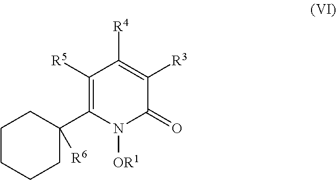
C1([R5])=C(C2([R6])CCCCC2)N([OR1])C(=O)C([R3])=C1[R4]
